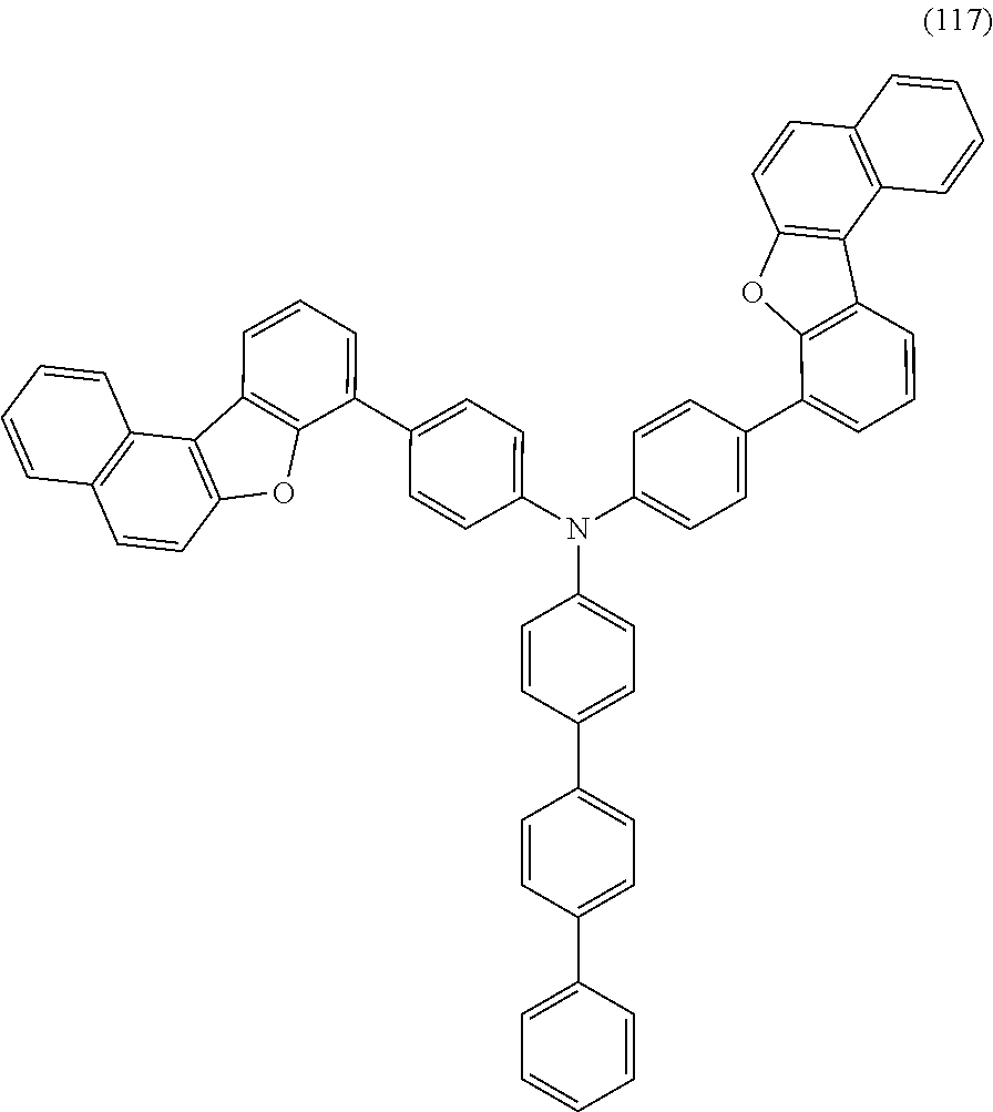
C12=C(OC3=C1C1=C(C=C3)C=CC=C1)C(C1=CC=C(N(C3=CC=C(C4=CC=CC5=C4OC4=C5C5=C(C=C4)C=CC=C5)C=C3)C3=CC=C(C4=CC=C(C5=CC=CC=C5)C=C4)C=C3)C=C1)=CC=C2
